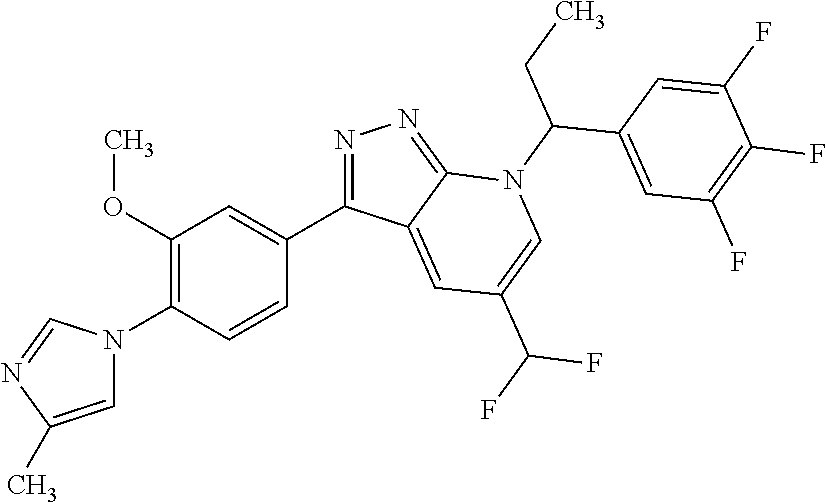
C1(C2=NN=C3C2=CC(C(F)F)=CN3C(CC)C2=CC(F)=C(F)C(F)=C2)=CC(OC)=C(N2C=C(C)N=C2)C=C1
